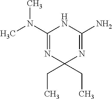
CN(C1=NC(CC)(CC)N=C(N)N1)C
